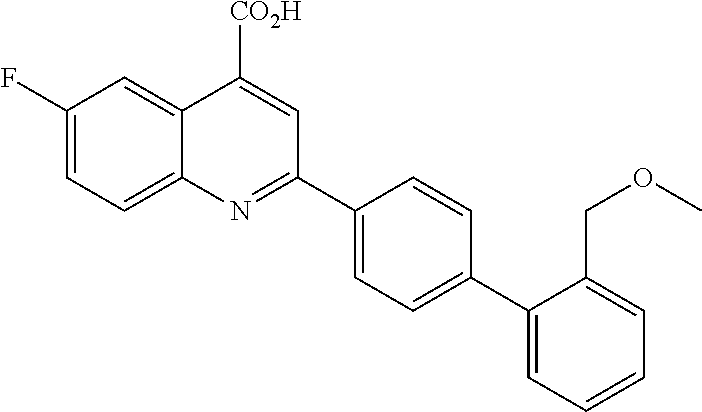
C1(F)=CC=C2C(=C1)C([CO2H])=CC(C1=CC=C(C3=CC=CC=C3COC)C=C1)=N2
